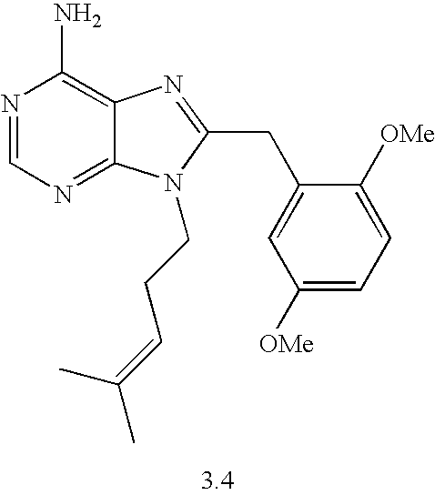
N1=CN=C2C(=C1N)N=C(CC1=CC([OMe])=CC=C1[OMe])N2CCC=C(C)C
